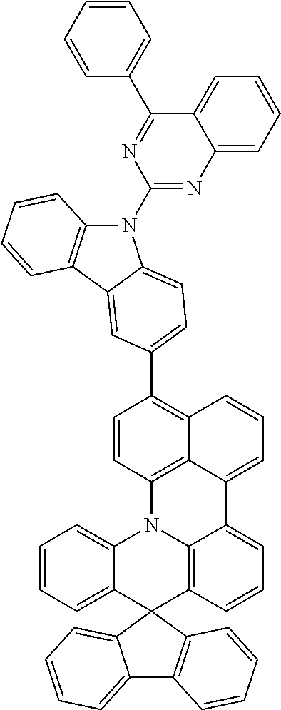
C12=CC=CC=C1N1C3=C(C=CC=C3C3=CC=CC4=C(C5=CC=C6N(C7=NC8=CC=CC=C8C(C8=CC=CC=C8)=N7)C7=C(C6=C5)C=CC=C7)C=CC1=C43)C21C2=C(C3=CC=CC=C31)C=CC=C2
